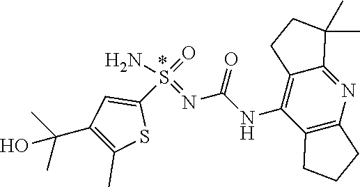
N(C(NC1=C2C(=NC3=C1CCC3)C(C)(C)CC2)=O)=S(C1=CC(C(O)(C)C)=C(C)S1)(=O)N
